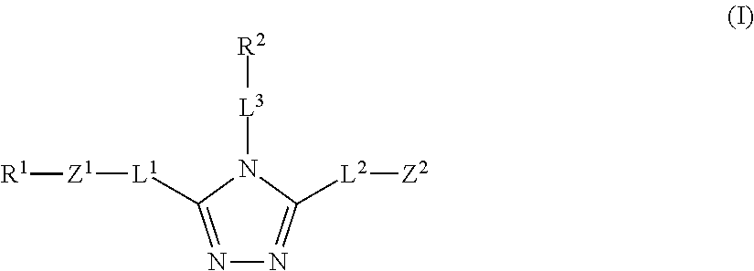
[L1]([Z1][R1])C1=NN=C([L2][Z2])N1[L3][R2]
